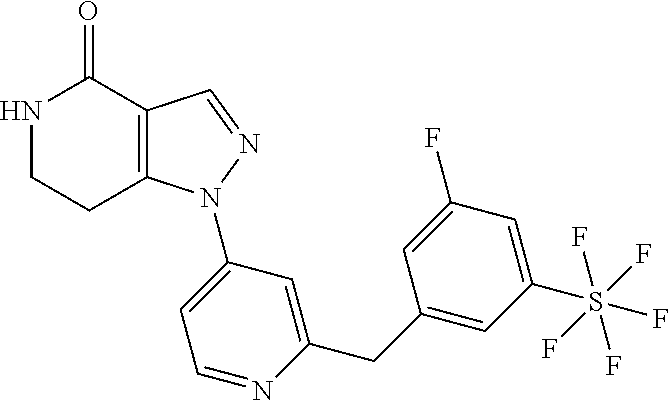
C12=C(C=NN1C1=CC=NC(CC3=CC(S(F)(F)(F)(F)F)=CC(F)=C3)=C1)C(=O)NCC2
